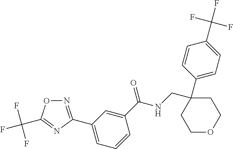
N1=C(C2=CC=CC(C(=O)NCC3(C4=CC=C(C(F)(F)F)C=C4)CCOCC3)=C2)N=C(C(F)(F)F)O1
